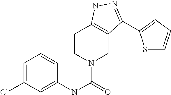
C1CN(C(=O)NC2=CC(Cl)=CC=C2)CC2=C1NN=C2C1=C(C)C=CS1
